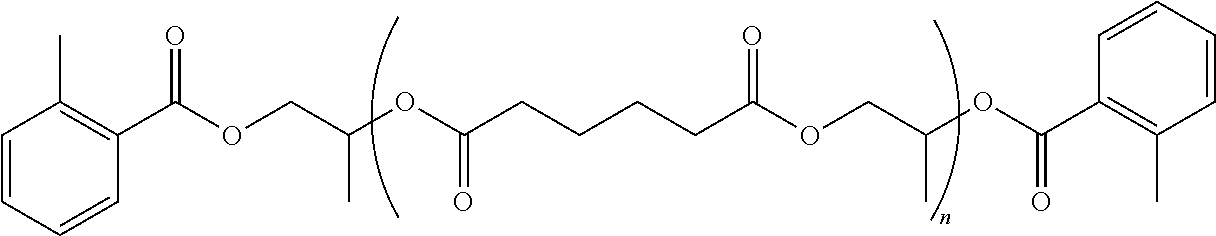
C1=CC=CC(C(=O)OCC(C)OC(=O)CCCCC(OCC(OC(C2=C(C)C=CC=C2)=O)C)=O)=C1C
